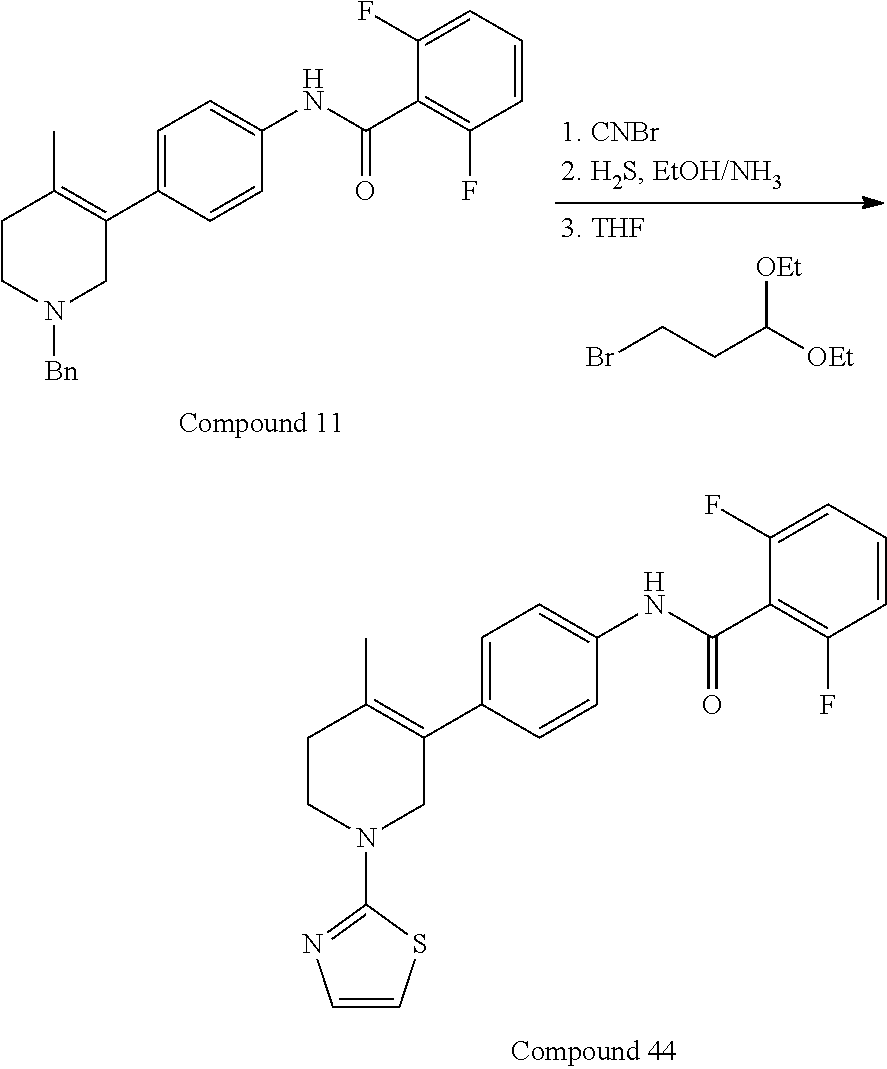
C1CN(C2=NC=CS2)CC(C2=CC=C(NC(C3=C(F)C=CC=C3F)=O)C=C2)=C1C.C1CN([Bn])CC(C2=CC=C(NC(C3=C(F)C=CC=C3F)=O)C=C2)=C1C.BrCCC([OEt])[OEt]
